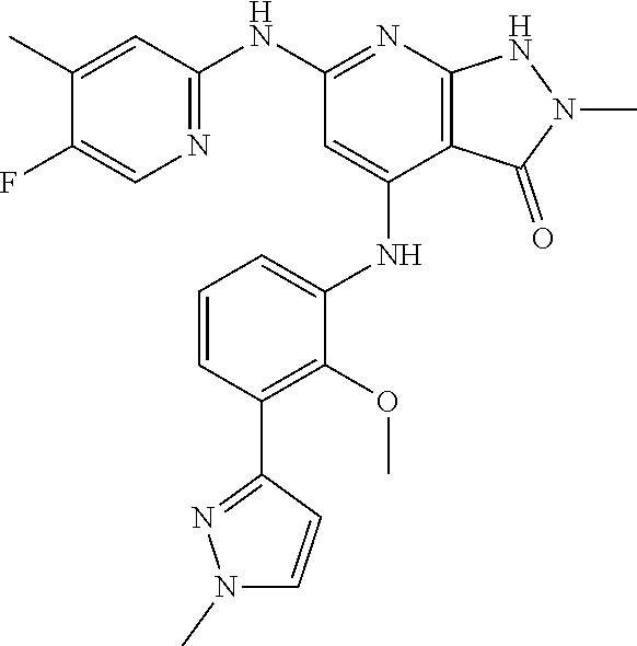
C1(NC2=NC3=C(C(NC4=CC=CC(C5=NN(C)C=C5)=C4OC)=C2)C(=O)N(C)N3)=NC=C(F)C(C)=C1
